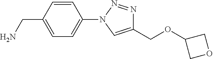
C1=CC(CN)=CC=C1N1C=C(COC2COC2)N=N1
